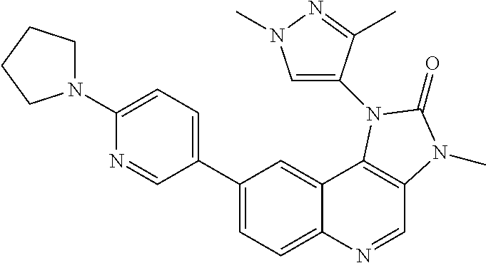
C1(C2=CC=C(N3CCCC3)N=C2)=CC=C2C(=C1)C1=C(C=N2)N(C)C(=O)N1C1=CN(C)N=C1C
